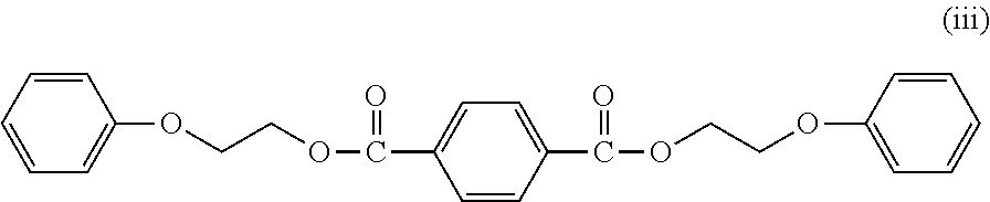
C1=CC(C(=O)OCCOC2=CC=CC=C2)=CC=C1C(=O)OCCOC1=CC=CC=C1
